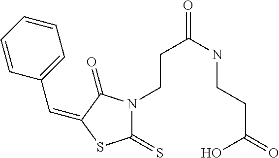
C(C1=CC=CC=C1)=C1C(=O)N(CCC(NCCC(=O)O)=O)C(=S)S1
